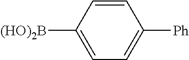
C1=CC([(HO)2B])=CC=C1[Ph]
